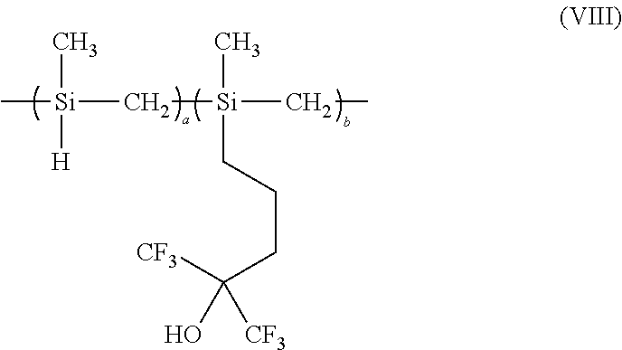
[Si](CCCC([CF3])(O)[CF3])(C)(C[Si](C)(C)[H])CC
